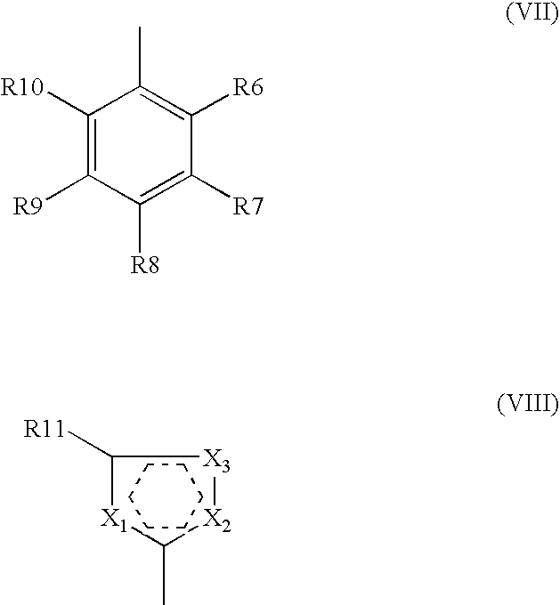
C1([R11])[X1]C(C)[X2][X3]1.C1CCCCC1.C1([R10])=C([R9])C([R8])=C([R7])C([R6])=C1C
